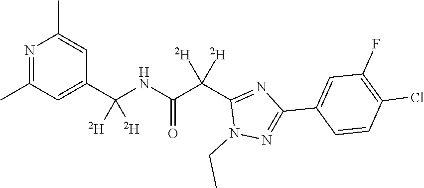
CCN1N=C(C2=CC(F)=C(Cl)C=C2)N=C1C(C(NC(C1=CC(C)=NC(C)=C1)([D])[D])=O)([D])[D]
